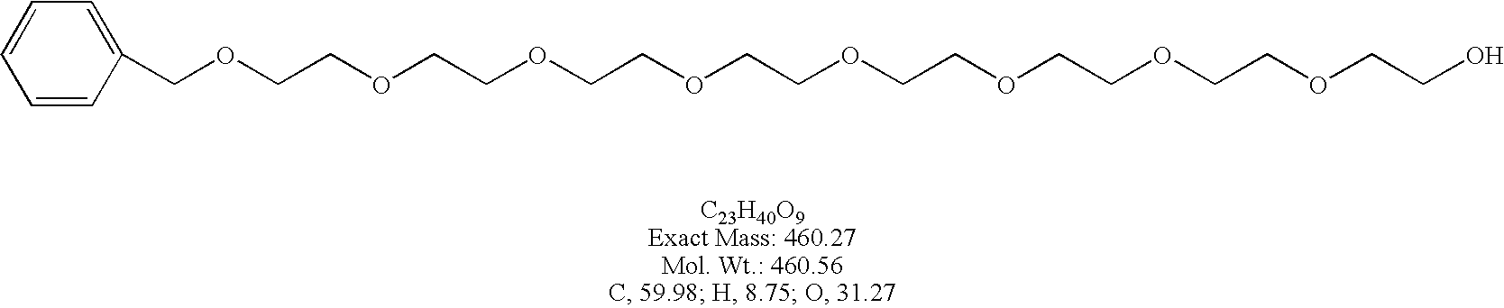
O(CC1=CC=CC=C1)CCOCCOCCOCCOCCOCCOCCOCCO
